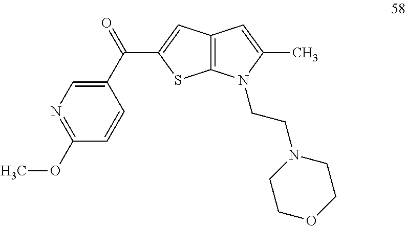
N1=C(OC)C=CC(C(=O)C2=CC3=C(S2)N(CCN2CCOCC2)C(C)=C3)=C1
